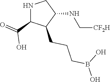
N(C1CNC(C(=O)O)C1CCCB(O)O)C[CF2H]
